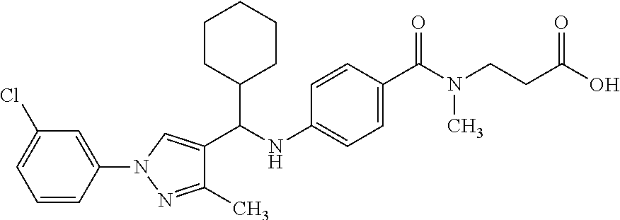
C1(C(NC2=CC=C(C(=O)N(CCC(O)=O)C)C=C2)C2=CN(C3=CC(Cl)=CC=C3)N=C2C)CCCCC1
